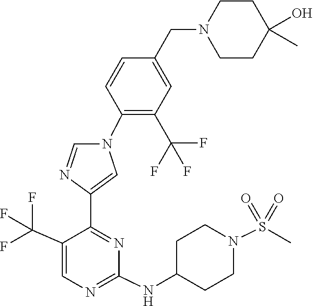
C1(NC2CCN(S(=O)(=O)C)CC2)=NC=C(C(F)(F)F)C(C2=CN(C3=C(C(F)(F)F)C=C(CN4CCC(O)(C)CC4)C=C3)C=N2)=N1
